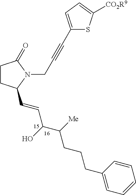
C1CC(C=CC(C(CCCC2=CC=CC=C2)[Me])O)N(CC#CC2=CC=C([CO2R9])S2)C1=O
